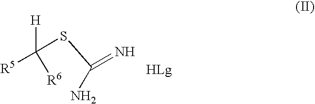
NC(SC([H])([R6])[R5])=N
